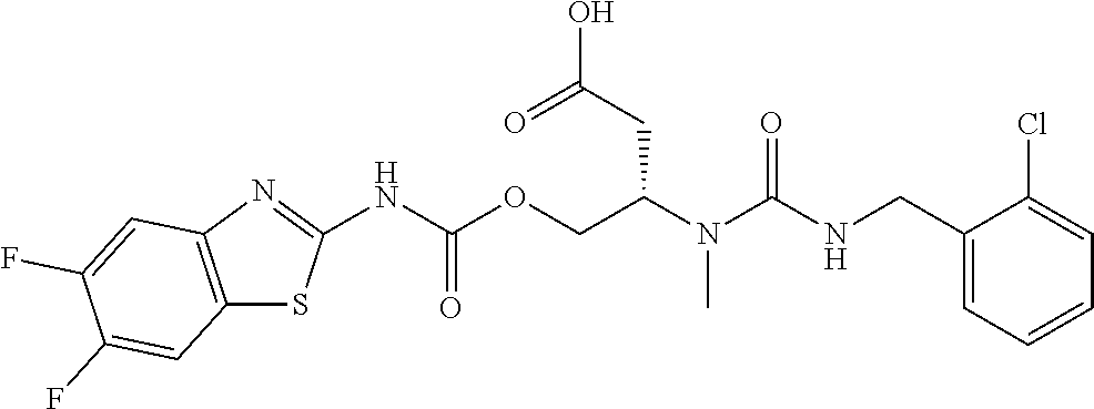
C1(Cl)=CC=CC=C1CNC(N(C(COC(NC1=NC2=C(S1)C=C(F)C(F)=C2)=O)CC(O)=O)C)=O
